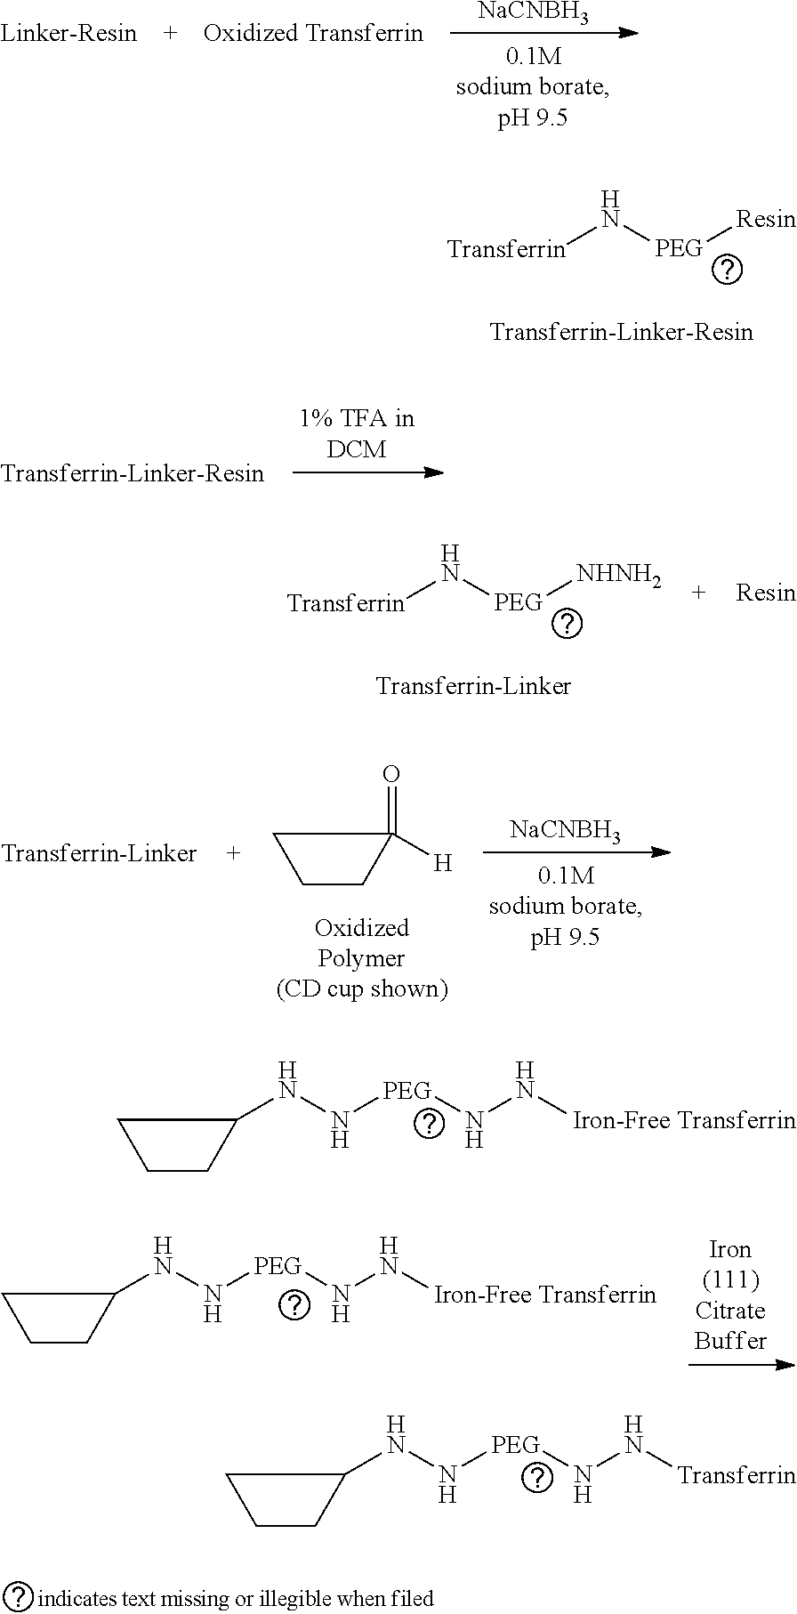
[Transferrin]N[PEG][Resin].[NaCNBH3].[Transferrin]N[PEG][NHNH2].[NaCNBH3].C1CC(=O)([H])C1.C1CC(NN[PEG]NN[Iron-Free Transferrin])C1.C1CC(NN[PEG]NN[Transferrin])C1.C1CC(NN[PEG]NN[Iron-Free Transferrin])C1
